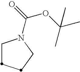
C1CCCN1C(OC(C)(C)C)=O
